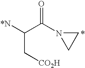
[*N]C(C[CO2H])C(N1CC1)=O.*
